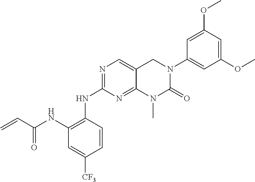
N1=C(NC2=C(NC(C=C)=O)C=C([CF3])C=C2)N=C2C(=C1)CN(C1=CC(OC)=CC(OC)=C1)C(=O)N2C
